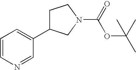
C1=CN=CC(C2CCN(C(=O)OC(C)(C)C)C2)=C1
